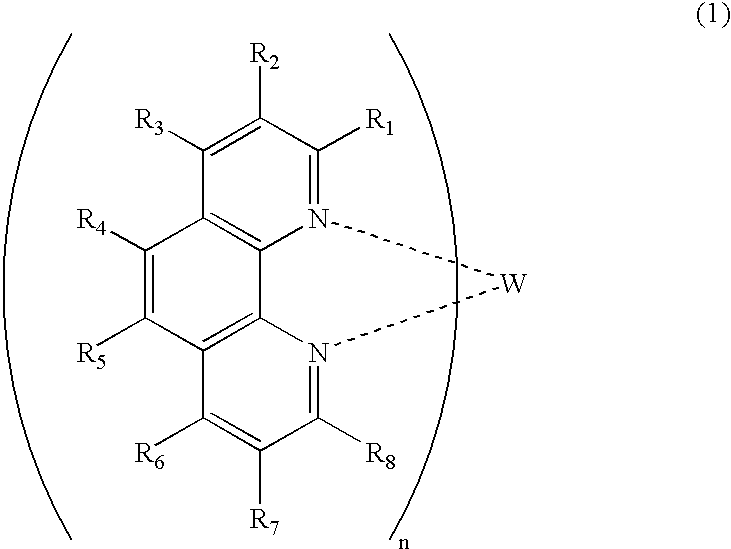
C1([R2])=C([R3])C2=C3N(=C1[R1])[W]N1=C([R8])C([R7])=C([R6])C(=C31)C([R5])=C2[R4]
